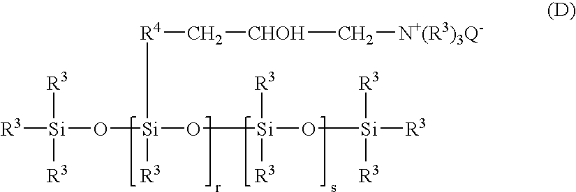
[R3][Si](O[Si](O[Si](O[Si]([R3])([R3])[R3])([R3])[R3])([R3])[R4]C[CHOH]C[N+(R3)3Q-])([R3])[R3]
